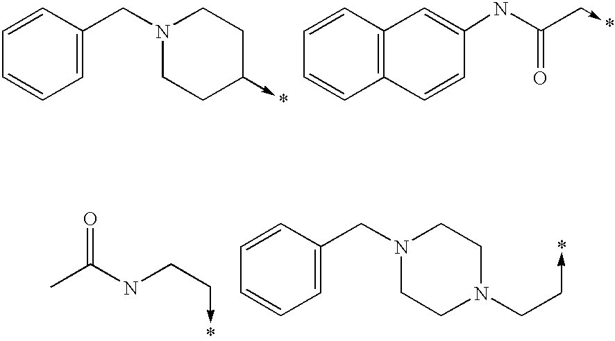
C1=CC=CC=C1CN1CCC(->*)CC1.C1=CC=CC2=C1C=C(NC(=O)C->*)C=C2.CC(NCC->*)=O.C1=CC=CC=C1CN1CCN(CC->*)CC1
